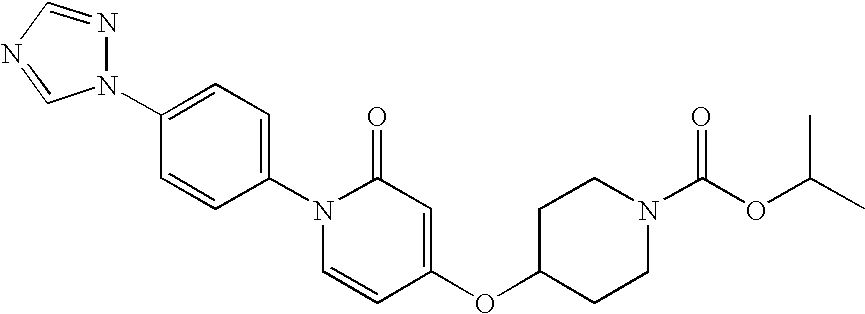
N1(C2=CC=C(N3C=CC(OC4CCN(C(=O)OC(C)C)CC4)=CC3=O)C=C2)N=CN=C1
